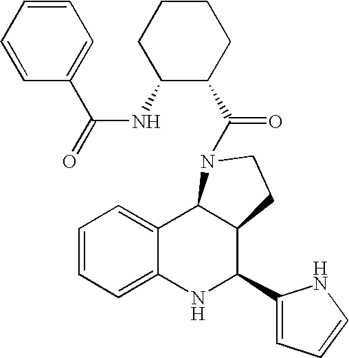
C1=CC=C2C(=C1)C1C(C(C3=CC=CN3)N2)CCN1C(=O)C1C(NC(=O)C2=CC=CC=C2)CCCC1
